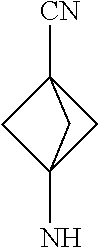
C1C2(N)CC1([CN])C2
